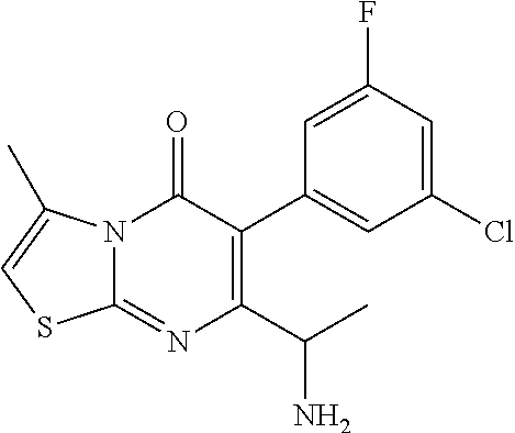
N12C(=NC(C(C)N)=C(C3=CC(Cl)=CC(F)=C3)C1=O)SC=C2C
